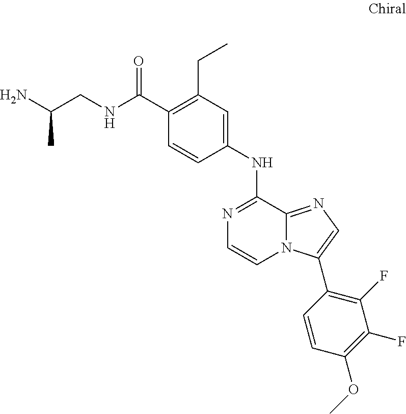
C(C1=C(CC)C=C(NC2=NC=CN3C2=NC=C3C2=C(F)C(F)=C(OC)C=C2)C=C1)(=O)NCC(N)C
